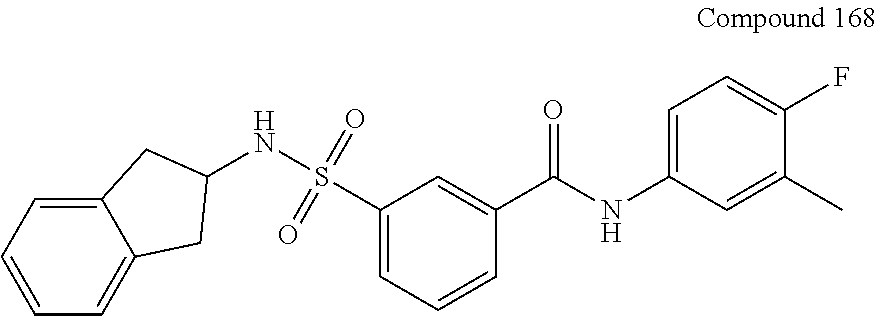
C1(C(NC2=CC=C(F)C(C)=C2)=O)=CC(S(NC2CC3=CC=CC=C3C2)(=O)=O)=CC=C1
